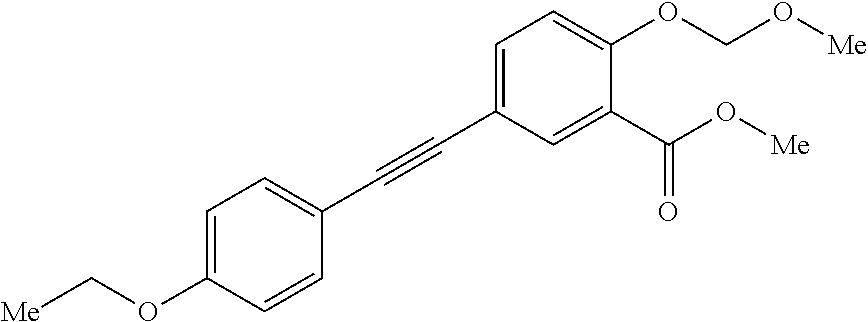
C1=C(OC[Me])C=CC(C#CC2=CC=C(OCO[Me])C(C(O[Me])=O)=C2)=C1
